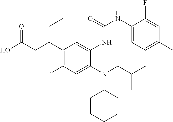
C1(C(CC(O)=O)CC)=C(F)C=C(N(CC(C)C)C2CCCCC2)C(NC(NC2=CC=C(C)C=C2F)=O)=C1
